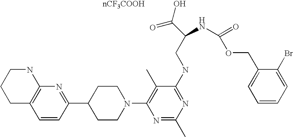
C1=CC(C2CCN(C3=C(C)C(NCC(C(=O)O)NC(=O)OCC4=CC=CC=C4Br)=NC(C)=N3)CC2)=NC2=C1CCCN2.[nCF3COOH]
